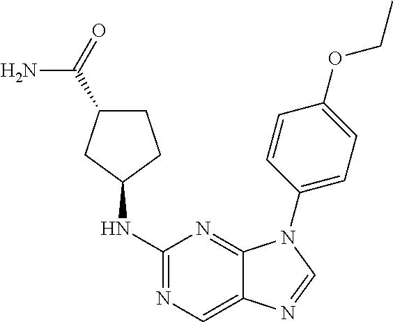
C1C(C(N)=O)CC(NC2=NC=C3C(=N2)N(C2=CC=C(OCC)C=C2)C=N3)C1
